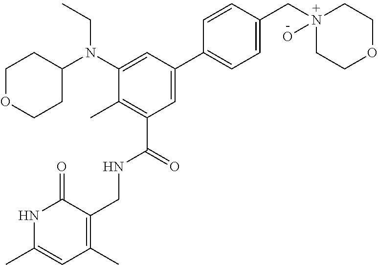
C1OCCC(N(C2=CC(C3=CC=C(CN4(O)CCOCC4)C=C3)=CC(C(NCC3=C(C)C=C(C)NC3=O)=O)=C2C)CC)C1
